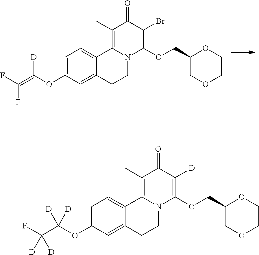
C1(OC(=C(F)F)[D])=CC=C2C(=C1)CCN1C2=C(C)C(=O)C(Br)=C1OCC1OCCOC1.C1(OC(C(F)([D])[D])([D])[D])=CC=C2C(=C1)CCN1C2=C(C)C(=O)C([D])=C1OCC1OCCOC1
